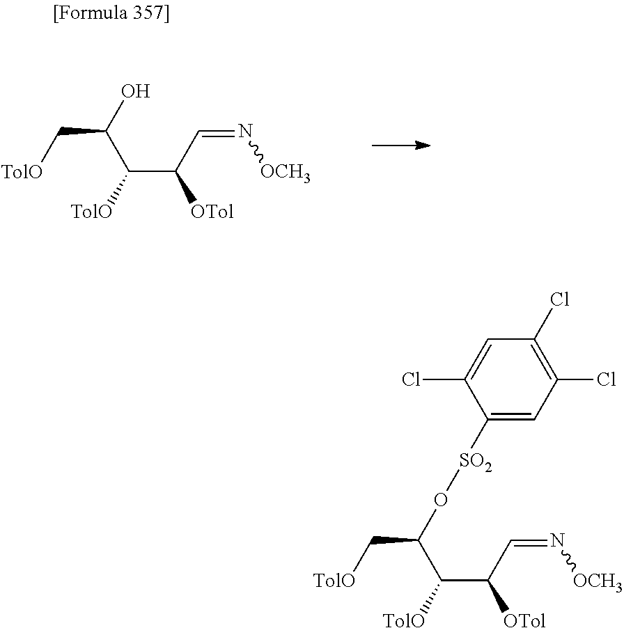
OC(C(C(C=N[OCH3])[OTol])[TolO])C[TolO].O(C(C(C(C=N[OCH3])[OTol])[TolO])C[TolO])[SO2]C1=CC(Cl)=C(Cl)C=C1Cl
